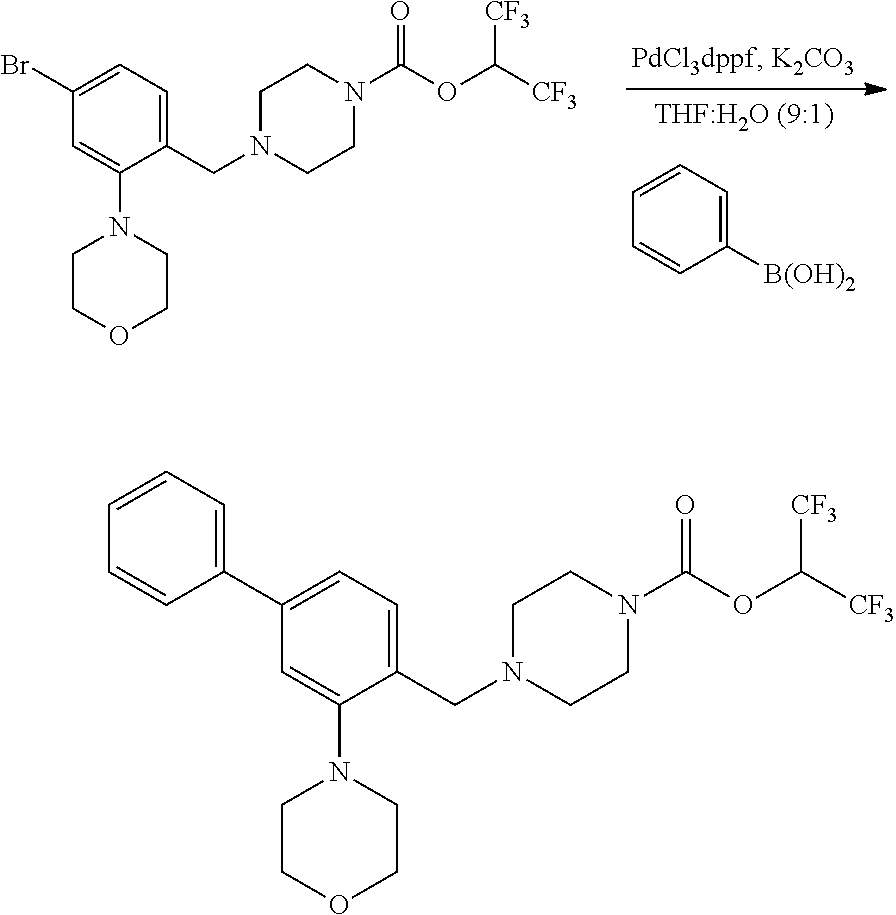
C1(Br)=CC=C(CN2CCN(C(OC([CF3])[CF3])=O)CC2)C(N2CCOCC2)=C1.C1=CC=C([B(OH)2])C=C1.C1(C2=CC=CC=C2)=CC=C(CN2CCN(C(OC([CF3])[CF3])=O)CC2)C(N2CCOCC2)=C1
